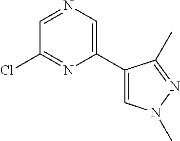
C1(C2=CN(C)N=C2C)=CN=CC(Cl)=N1
